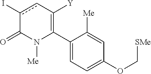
C1(C2=C([Y])cc(I)C(=O)N2[Me])=CC=C(OC[SMe])C=C1[Me]
